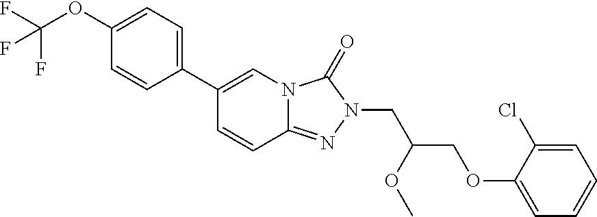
N12C(=NN(CC(COC3=CC=CC=C3Cl)OC)C1=O)C=CC(C1=CC=C(OC(F)(F)F)C=C1)=C2
